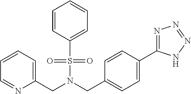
C(N(CC1=CC=C(C2=NN=NN2)C=C1)S(=O)(=O)C1=CC=CC=C1)C1=CC=CC=N1
